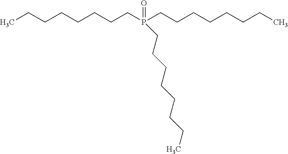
CCCCCCCCP(CCCCCCCC)(=O)CCCCCCCC
